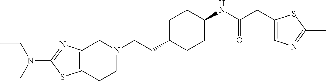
C12=C(CCN(CCC3CCC(NC(CC4=CN=C(C)S4)=O)CC3)C1)SC(N(CC)C)=N2
